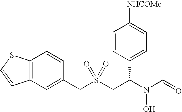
C(S(CC(N(C=O)O)C1=CC=C([NHCOMe])C=C1)(=O)=O)C1=CC2=C(C=C1)SC=C2
